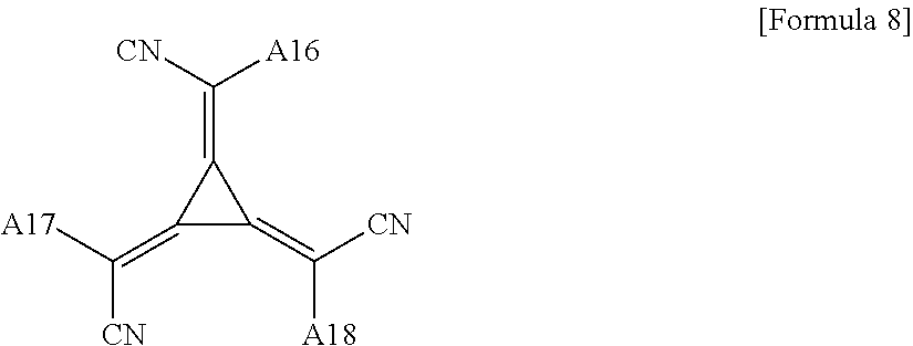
C1(=C([CN])[A17])C(=C([A18])[CN])C1=C([A16])[CN]
